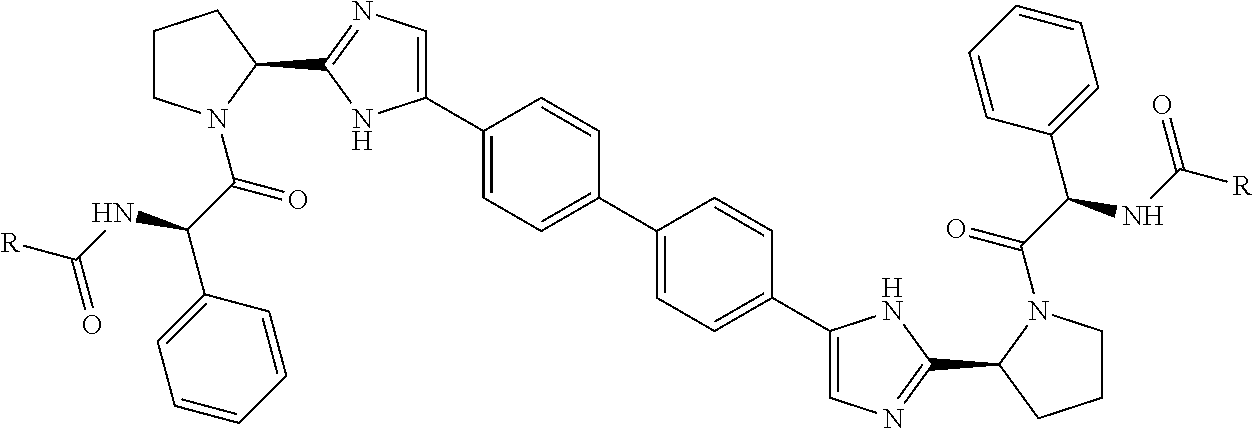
C1CN(C(C(C2=CC=CC=C2)NC([R])=O)=O)C(C2=NC=C(C3=CC=C(C4=CC=C(C5=CN=C(C6CCCN6C(C(NC([R])=O)C6=CC=CC=C6)=O)N5)C=C4)C=C3)N2)C1
